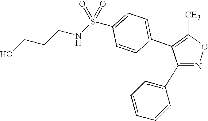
C1(C2=CC=CC=C2)=NOC(C)=C1C1=CC=C(S(=O)(=O)NCCCO)C=C1
